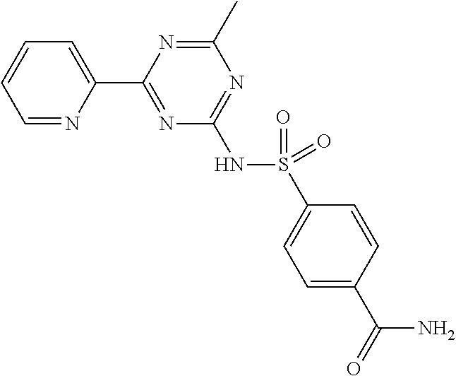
C1=NC(C2=NC(NS(C3=CC=C(C(=O)N)C=C3)(=O)=O)=NC(C)=N2)=CC=C1
